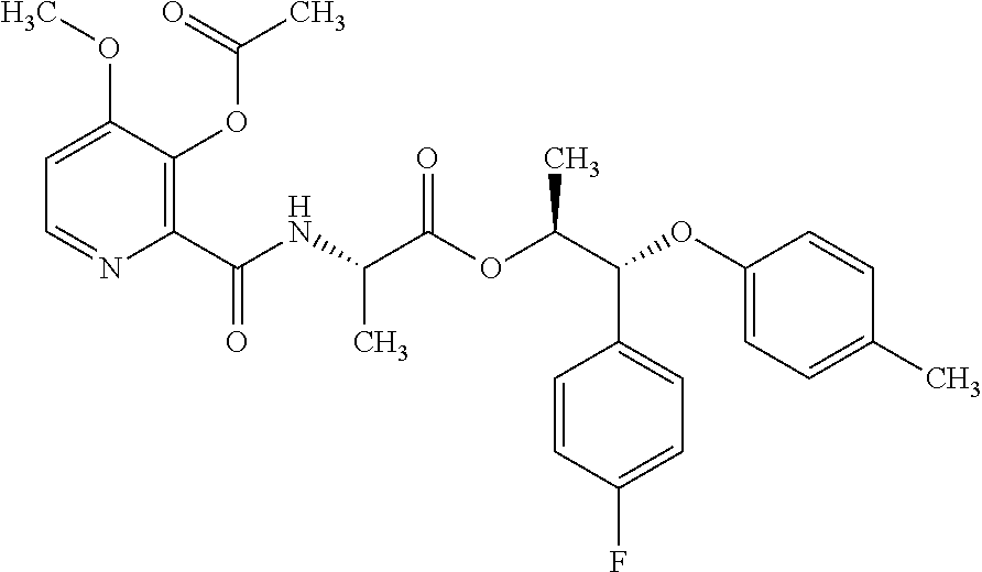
C1=C(OC)C(OC(C)=O)=C(C(NC(C(OC(C(OC2=CC=C(C)C=C2)C2=CC=C(F)C=C2)C)=O)C)=O)N=C1
